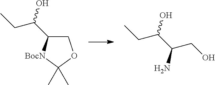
C(C(N)C(O)CC)O.C1C(C(O)CC)[BocN]C(C)(C)O1
